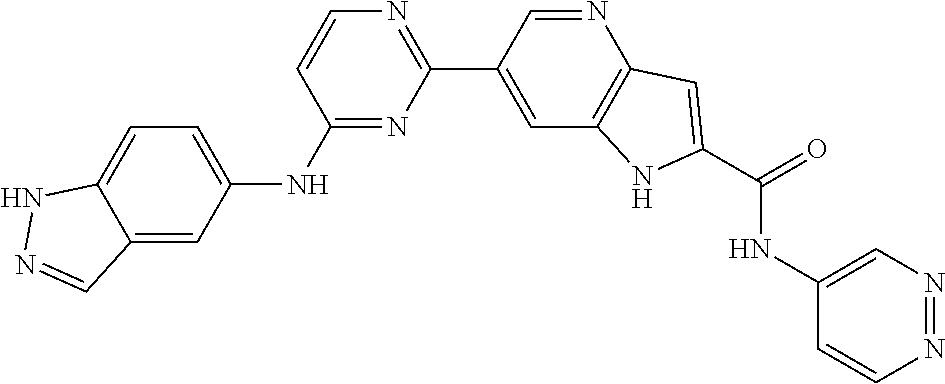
C1=CC(NC2=CC=C3C(=C2)C=NN3)=NC(C2=CC3=C(N=C2)C=C(C(=O)NC2=CN=NC=C2)N3)=N1
